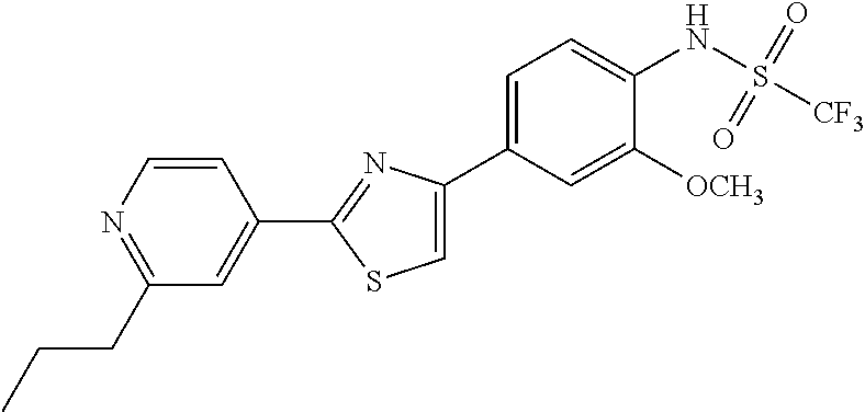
C1(CCC)=NC=CC(C2=NC(C3=CC=C(NS([CF3])(=O)=O)C([OCH3])=C3)=CS2)=C1
